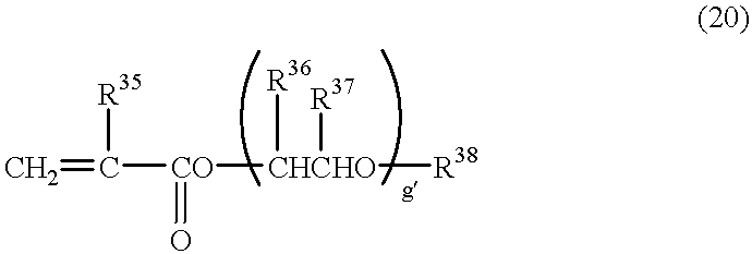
C=C([CO]([CHCHO]([R38])([R36])[R37])=O)[R35]
